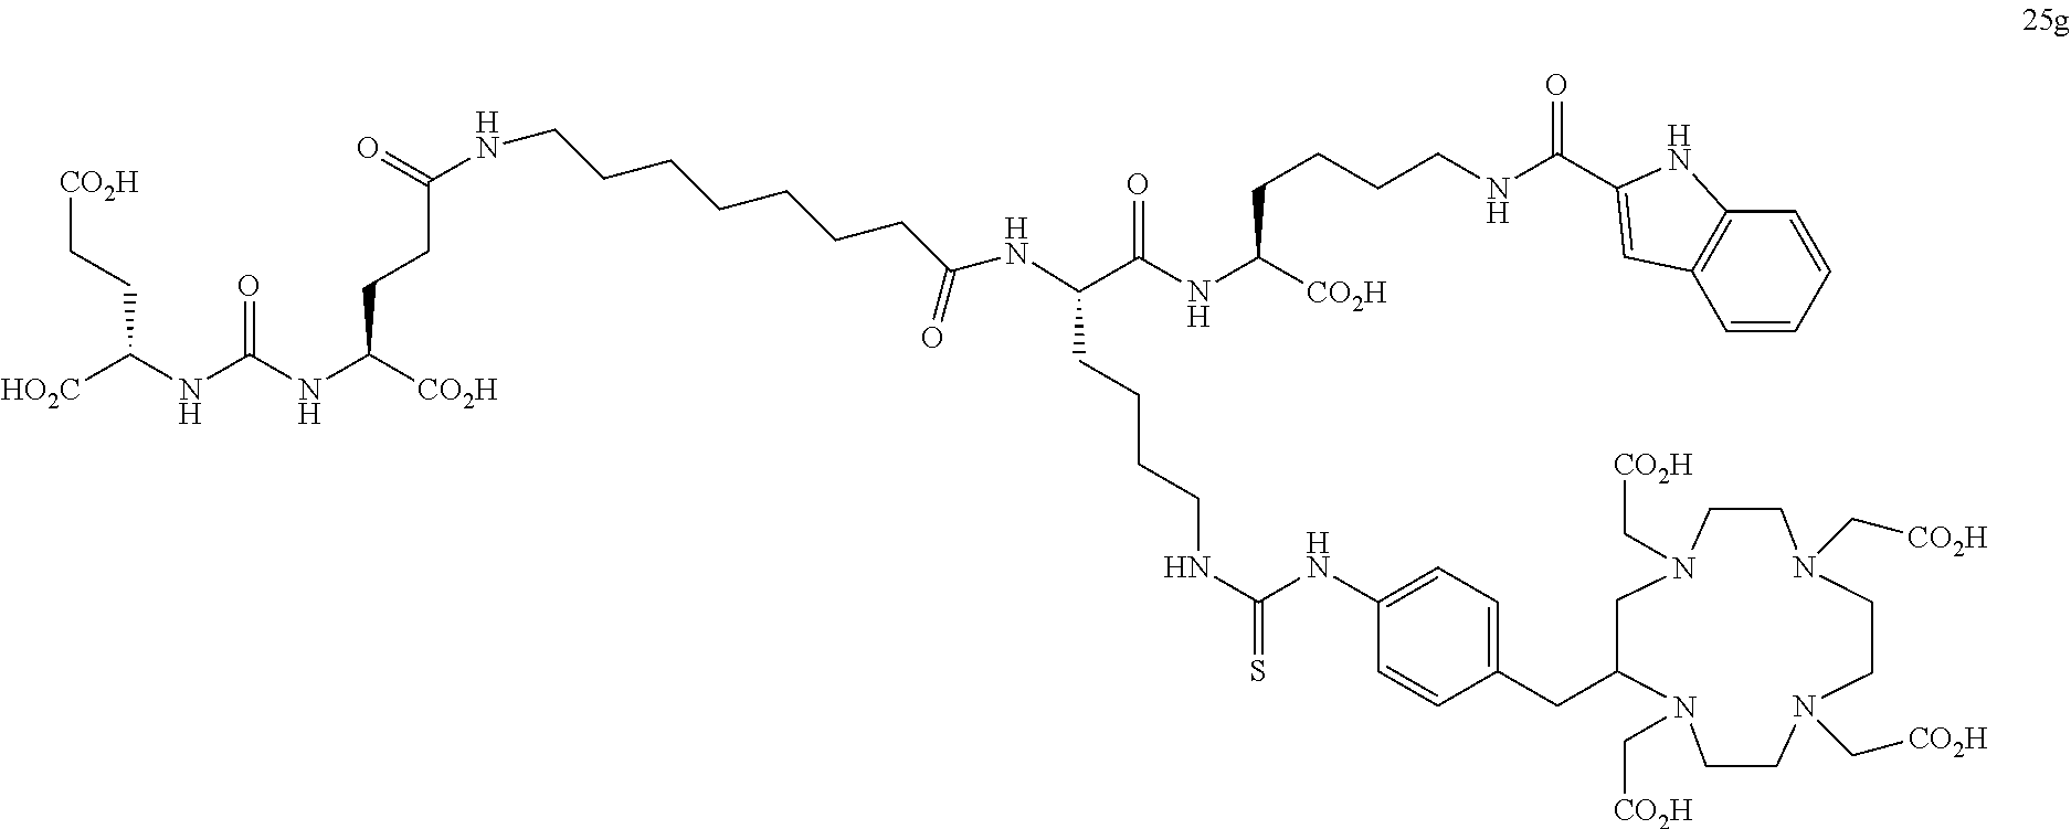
[HO2C]C(NC(NC([CO2H])CCC(=O)NCCCCCCCC(NC(CCCCNC(NC1=CC=C(CC2N(C[CO2H])CCN(C[CO2H])CCN(C[CO2H])CCN(C[CO2H])C2)C=C1)=S)C(NC([CO2H])CCCCNC(=O)C1=CC2=C(C=CC=C2)N1)=O)=O)=O)CC[CO2H]
